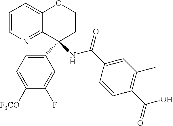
C1=CN=C2C(=C1)OCCC2(C1=CC=C([F3CO])C(F)=C1)NC(C1=CC(C)=C(C(=O)O)C=C1)=O
